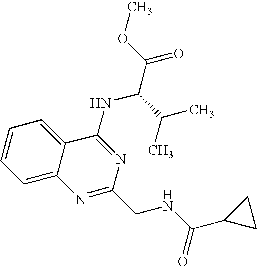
C12=CC=CC=C1C(NC(C(=O)OC)C(C)C)=NC(CNC(C1CC1)=O)=N2
